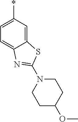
C12=CC(*)=CC=C1N=C(N1CCC(OC)CC1)S2
